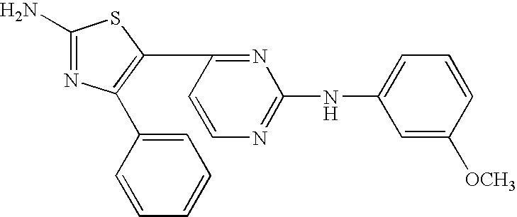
C1=C(C2=C(C3=NC(NC4=CC=CC([OCH3])=C4)=NC=C3)SC(N)=N2)C=CC=C1
